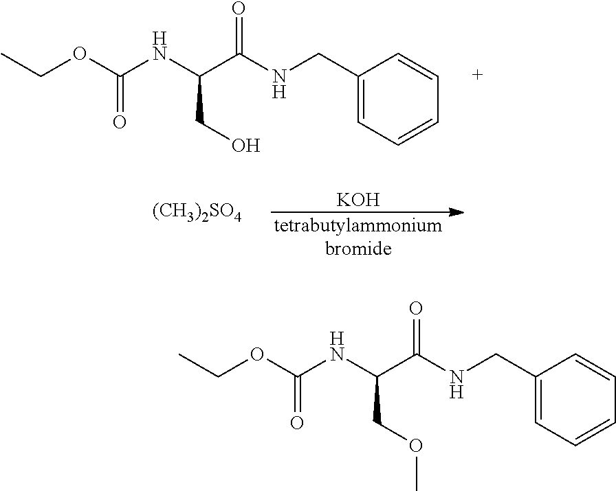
N(C(C(NCC1=CC=CC=C1)=O)CO)C(OCC)=O.[KOH].[tetrabutylammoniumbromide].[(CH3)2SO4].N(C(C(NCC1=CC=CC=C1)=O)COC)C(OCC)=O
